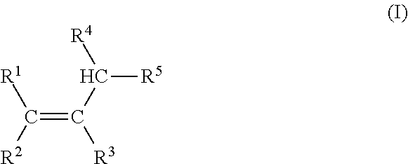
C(=C(C([R4])[R5])[R3])([R2])[R1]
